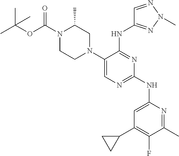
N1(C(OC(C)(C)C)=O)CCN(C2=CN=C(NC3=CC(C4CC4)=C(F)C(C)=N3)N=C2NC2=NN(C)N=C2)CC1C
